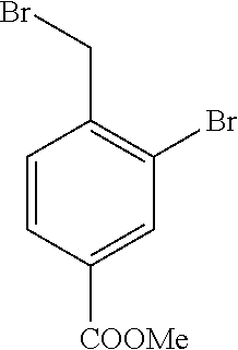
C1=CC([COOMe])=CC(Br)=C1CBr
